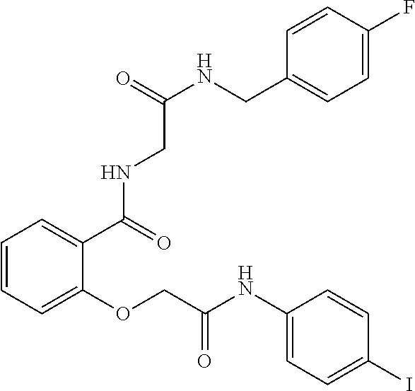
C1=CC=C(OCC(NC2=CC=C(I)C=C2)=O)C(C(NCC(NCC2=CC=C(F)C=C2)=O)=O)=C1
